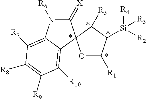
C1(=[X])N([R6])C2=C([R7])C([R8])=C([R9])C([R10])=C2C12OC([R1])C([Si]([R2])([R4])[R3])C2[R5]
